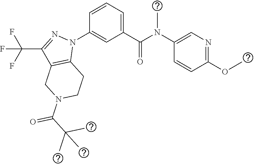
C1(N(C(C2=CC=CC(N3C4=C(C(C(F)(F)F)=N3)CN(C(=O)C(C)(C)C)CC4)=C2)=O)C)=CN=C(OC)C=C1
